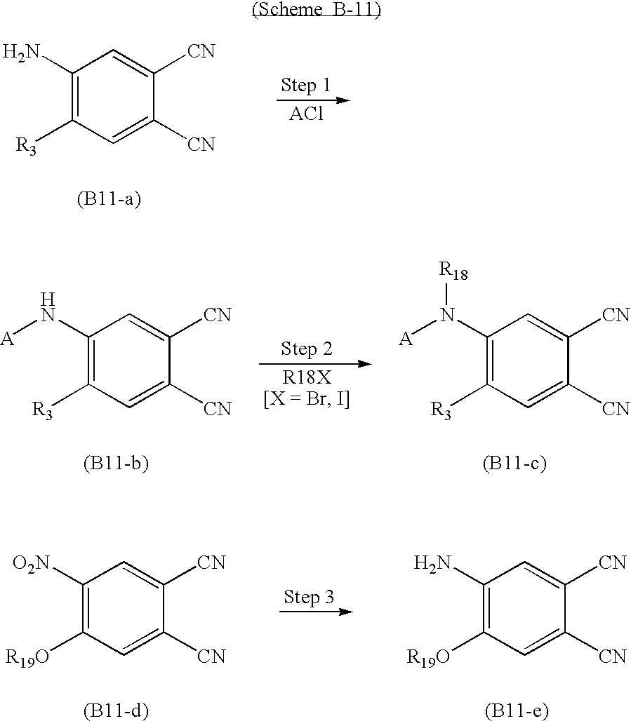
C1(N)=C([R3])C=C([CN])C([CN])=C1.C1(N([A])[R18])=C([R3])C=C([CN])C([CN])=C1.C1(N[A])=C([R3])C=C([CN])C([CN])=C1.C1([O2N])=C([R19O])C=C([CN])C([CN])=C1.C1(N)=C([R19O])C=C([CN])C([CN])=C1
